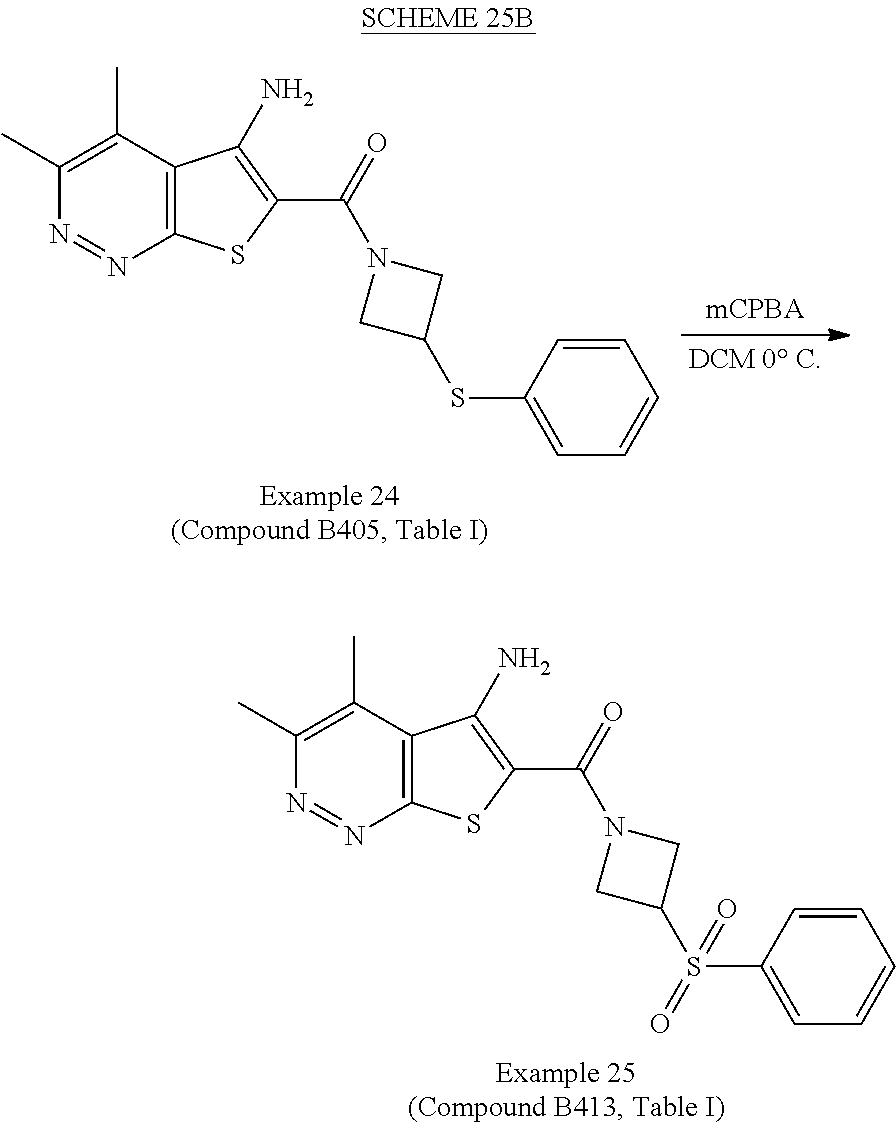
C1(C)=C(C)C2=C(N=N1)SC(C(=O)N1CC(S(C3=CC=CC=C3)(=O)=O)C1)=C2N.C1(C)=C(C)C2=C(N=N1)SC(C(=O)N1CC(SC3=CC=CC=C3)C1)=C2N
